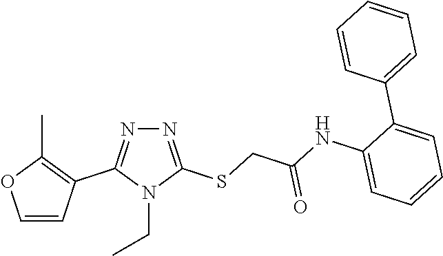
N1=C(SCC(NC2=CC=CC=C2C2=CC=CC=C2)=O)N(CC)C(C2=C(C)OC=C2)=N1
